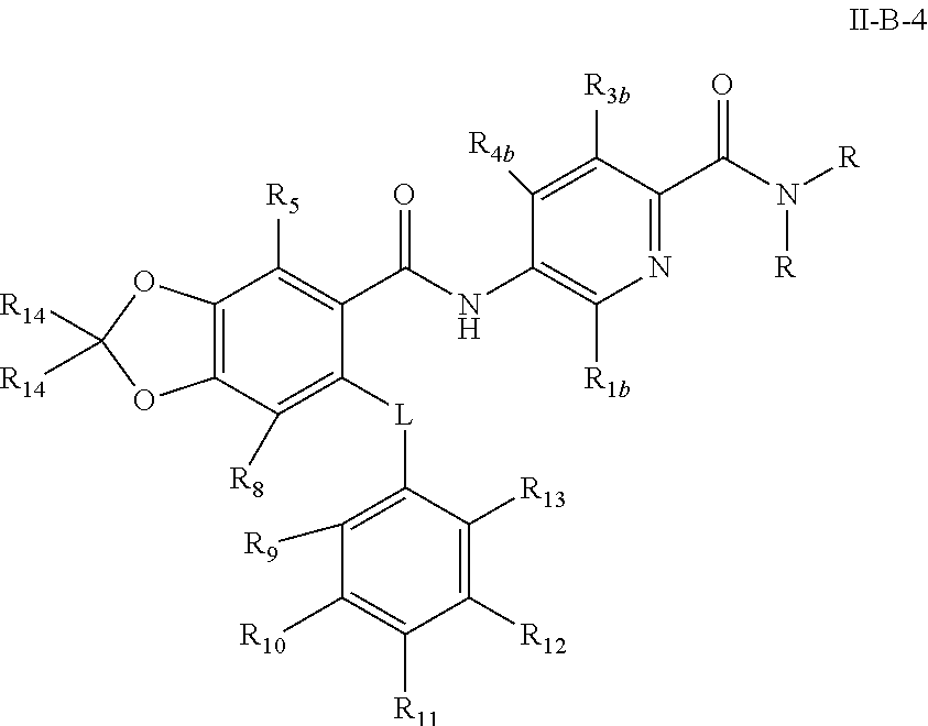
C12=C(C([R8])=C([L]C3=C([R9])C([R10])=C([R11])C([R12])=C3[R13])C(C(NC3=C([R1b])N=C(C(=O)N([R])[R])C([R3b])=C3[R4b])=O)=C1[R5])OC([R14])([R14])O2
